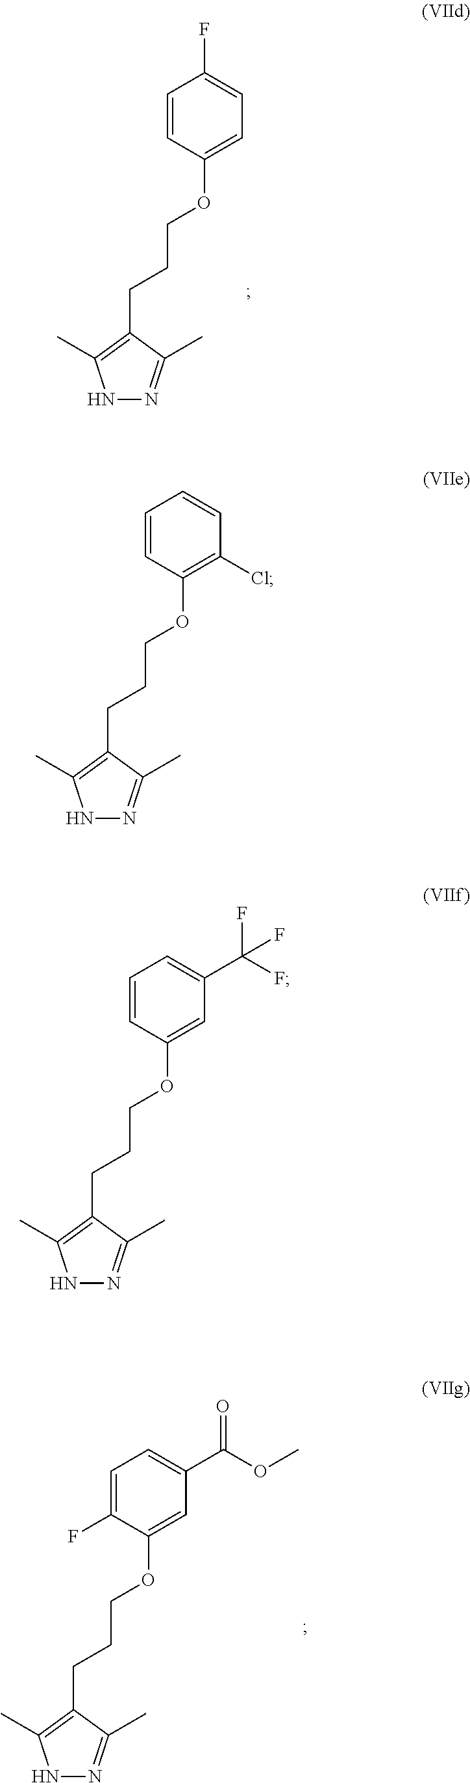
FC1=CC=C(OCCCC2=C(C)NN=C2C)C=C1.C1=C(C(OC)=O)C=C(OCCCC2=C(C)NN=C2C)C(F)=C1.C1=CC(Cl)=C(OCCCC2=C(C)NN=C2C)C=C1.C1=C(C(F)(F)F)C=C(OCCCC2=C(C)NN=C2C)C=C1
